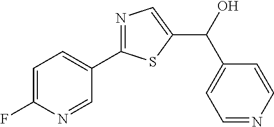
C1=C(F)N=CC(C2=NC=C(C(O)C3=CC=NC=C3)S2)=C1
